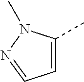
CC1=CC=NN1C
